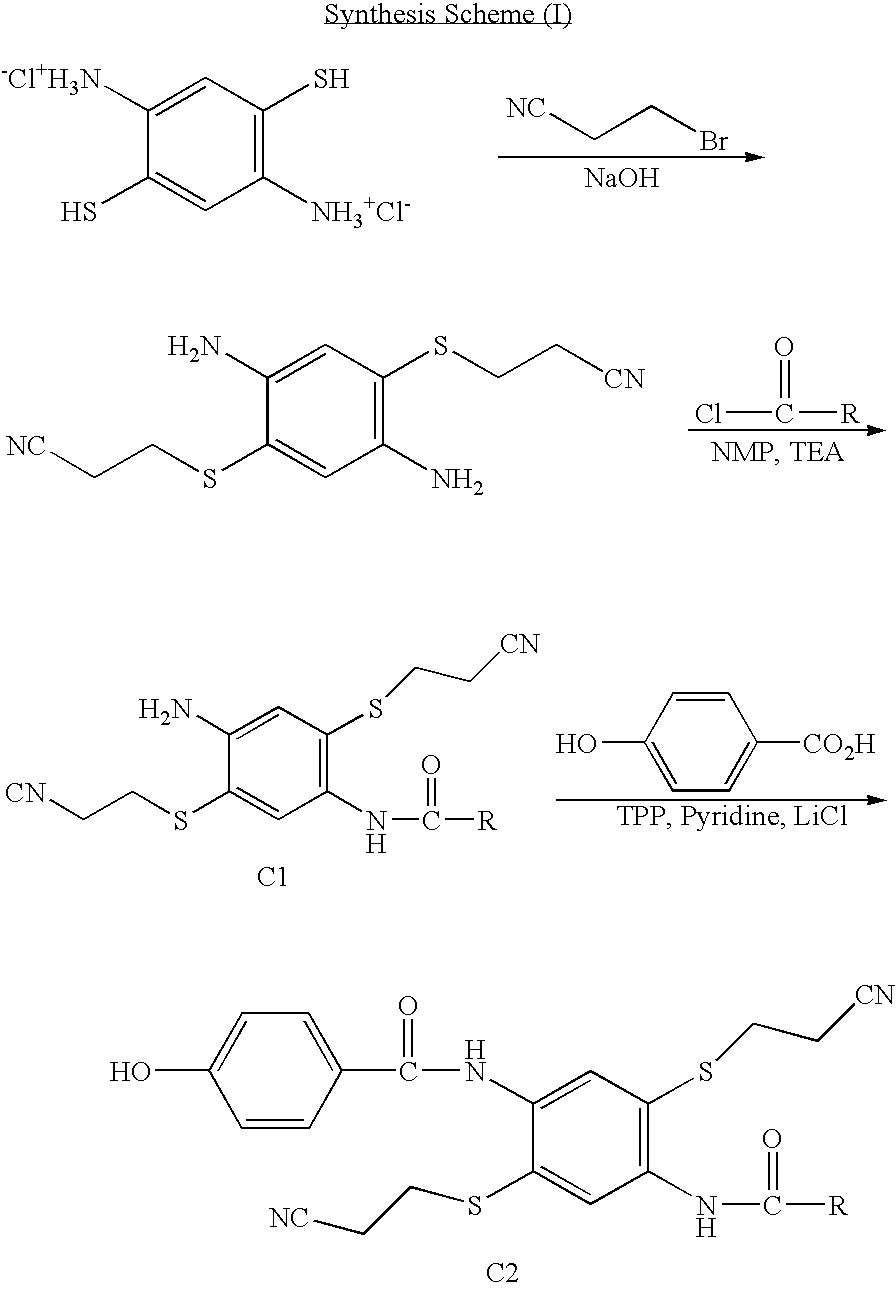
C1(O)=CC=C(C(NC2=CC(SCC[CN])=C(NC([R])=O)C=C2SCC[NC])=O)C=C1.[C2].[NC]CCBr.[NaOH].C1=C([-Cl+H3N])C(S)=CC([NH3+Cl-])=C1S.ClC([R])=O.C1=C(N)C(SCC[NC])=CC(N)=C1SCC[CN].C1(O)=CC=C([CO2H])C=C1.C1=C(N)C(SCC[CN])=CC(NC([R])=O)=C1SCC[CN].[C1]
